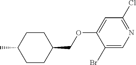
C1(OCC2CCC(C)CC2)=CC(Cl)=NC=C1Br
